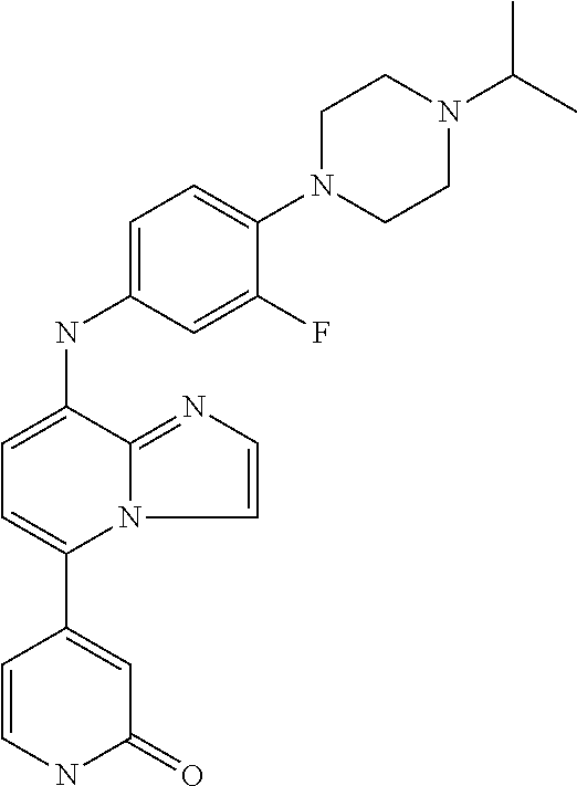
C1=CNC(=O)C=C1C1=CC=C(NC2=CC=C(N3CCN(C(C)C)CC3)C(F)=C2)C2=NC=CN12
